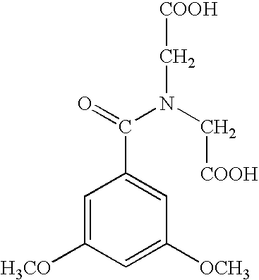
C1=C([H3CO])C=C([OCH3])C=C1C(=O)N(C[COOH])C[COOH]
